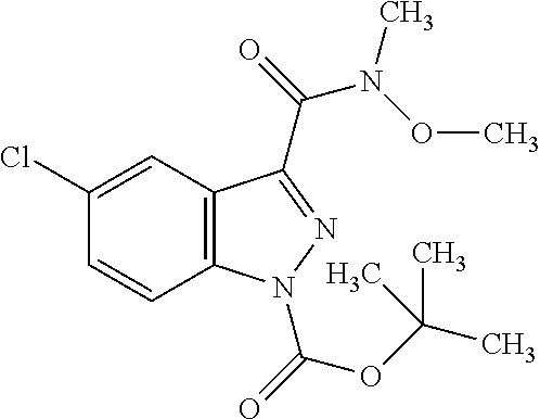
C12=C(C=C(Cl)C=C1)C(C(=O)N(C)OC)=NN2C(OC(C)(C)C)=O
